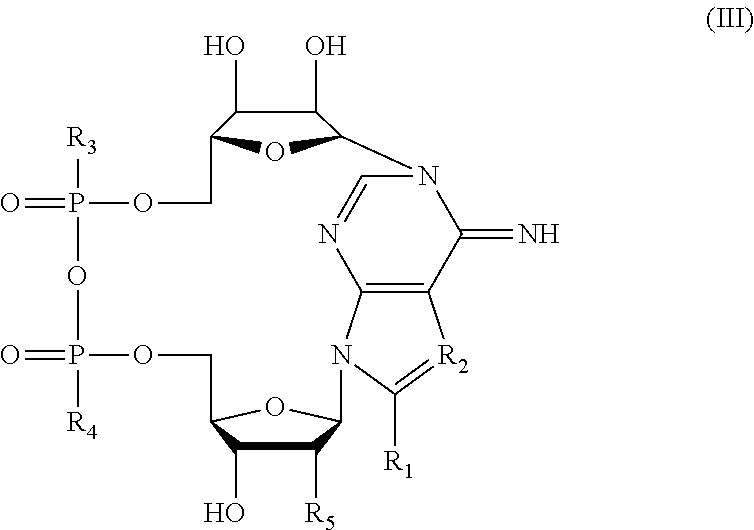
O=P1([R4])OCC2C(O)C([R5])C(O2)N2C3=C(C(=N)N(C=N3)C3C(O)C(O)C(COP([R3])(=O)O1)O3)[R2]=C2[R1]
